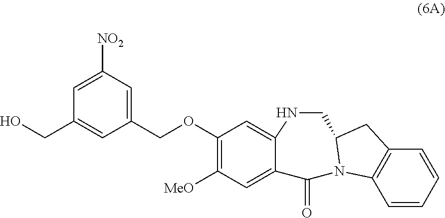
C(C1=CC(COC2=C([MeO])C=C3C(=C2)NCC2N(C3=O)C3=C(C2)C=CC=C3)=CC([NO2])=C1)O
